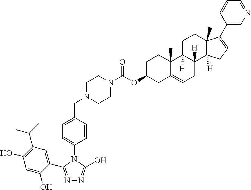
C1(O)=C(C(C)C)C=C(C2=NN=C(O)N2C2=CC=C(CN3CCN(C(OC4CC5=CCC6([H])C([H])(C5(C)CC4)CCC4(C)C6([H])CC=C4C4=CN=CC=C4)=O)CC3)C=C2)C(O)=C1
